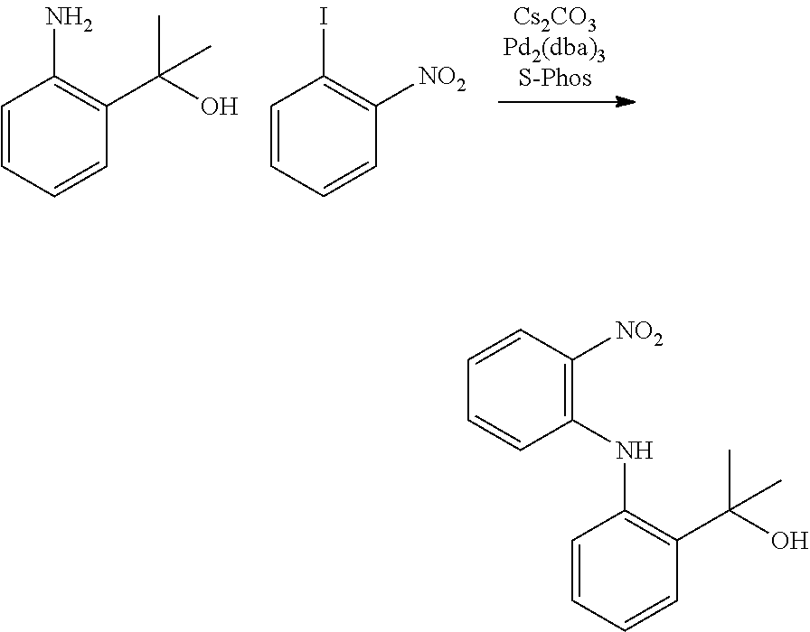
C1=CC(N)=C(C(O)(C)C)C=C1.C1=CC=CC([NO2])=C1I.C1(NC2=C([NO2])C=CC=C2)=C(C(C)(C)O)C=CC=C1
